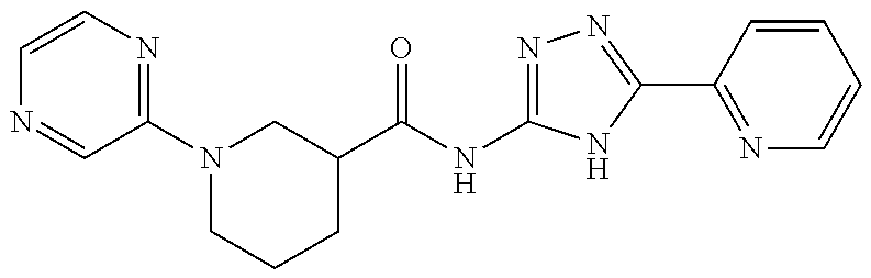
C1(C(NC2=NN=C(C3=NC=CC=C3)N2)=O)CN(C2=NC=CN=C2)CCC1
